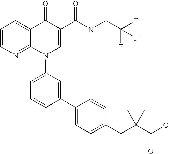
C1=CN=C2C(=C1)C(=O)C(C(NCC(F)(F)F)=O)=CN2C1=CC=CC(C2=CC=C(CC(C(O)=O)(C)C)C=C2)=C1
